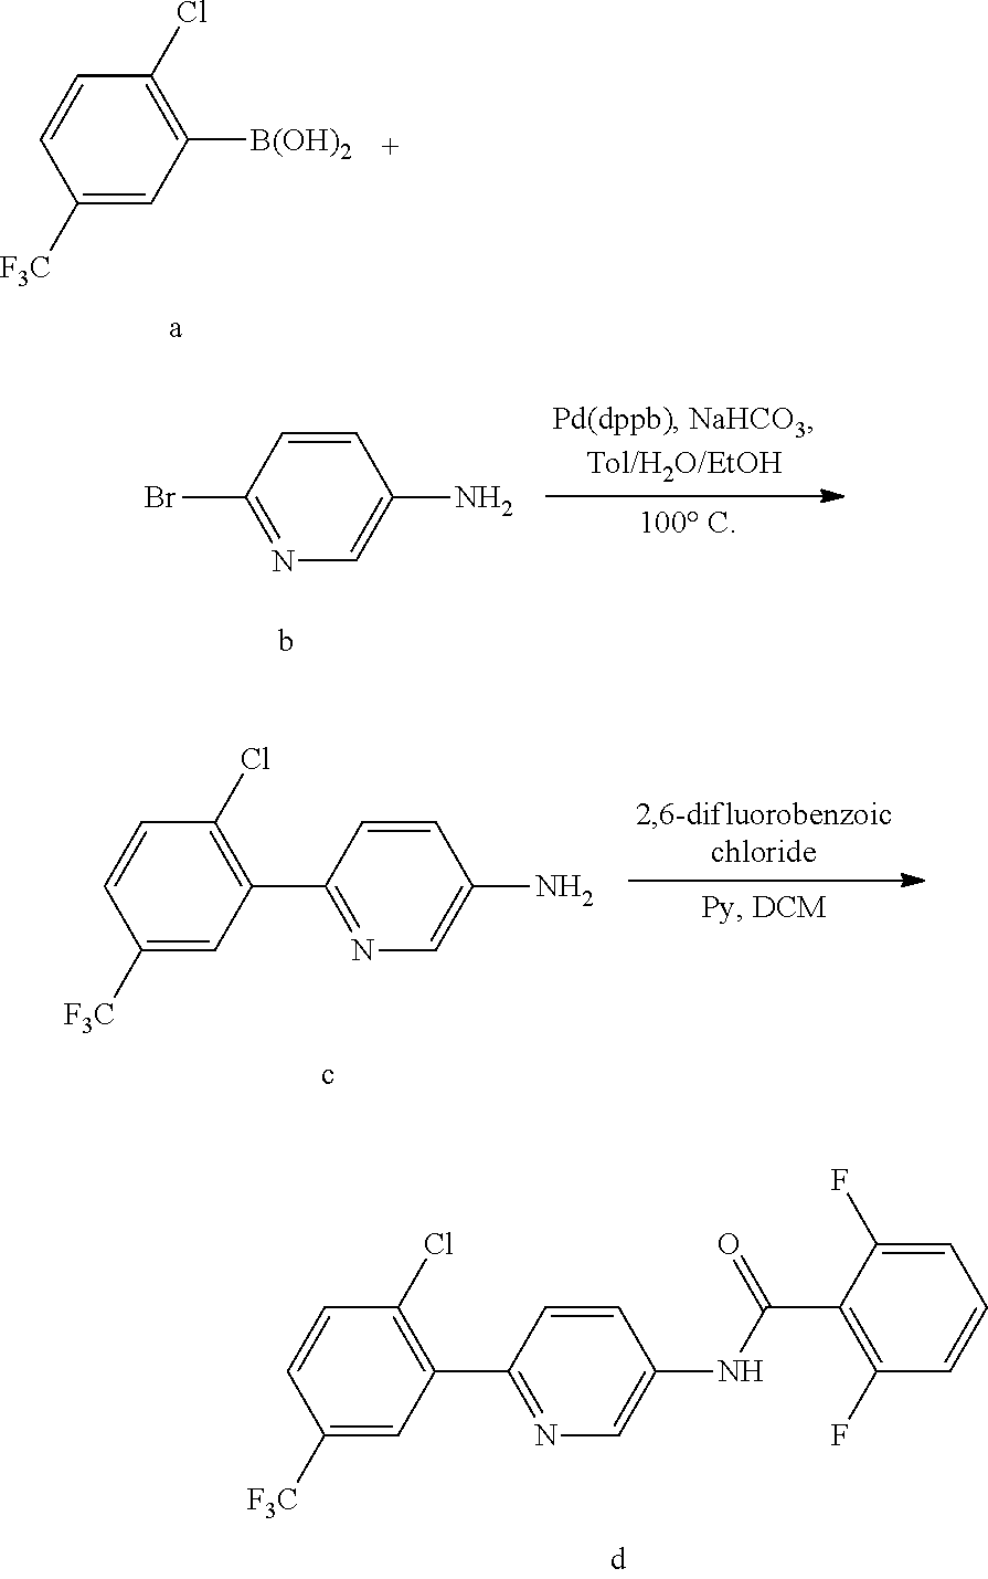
C1([F3C])=CC([B(OH)2])=C(Cl)C=C1.N1=C(Br)C=CC(N)=C1.C1([F3C])=CC(C2=NC=C(N)C=C2)=C(Cl)C=C1.C1([F3C])=CC(C2=NC=C(NC(C3=C(F)C=CC=C3F)=O)C=C2)=C(Cl)C=C1
